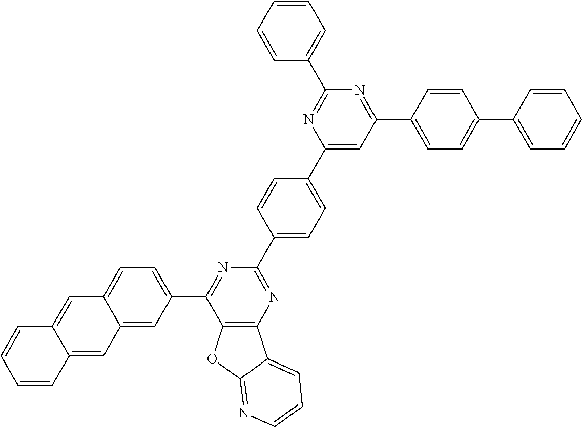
C1=CC2=CC3=CC(C4=NC(C5=CC=C(C6=CC(C7=CC=C(C8=CC=CC=C8)C=C7)=NC(C7=CC=CC=C7)=N6)C=C5)=NC5=C4OC4=NC=CC=C54)=CC=C3C=C2C=C1
